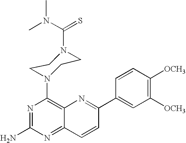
C1([OCH3])=C([OCH3])C=CC(C2=NC3=C(N4CCN(C(N(C)C)=S)CC4)N=C(N)N=C3C=C2)=C1
